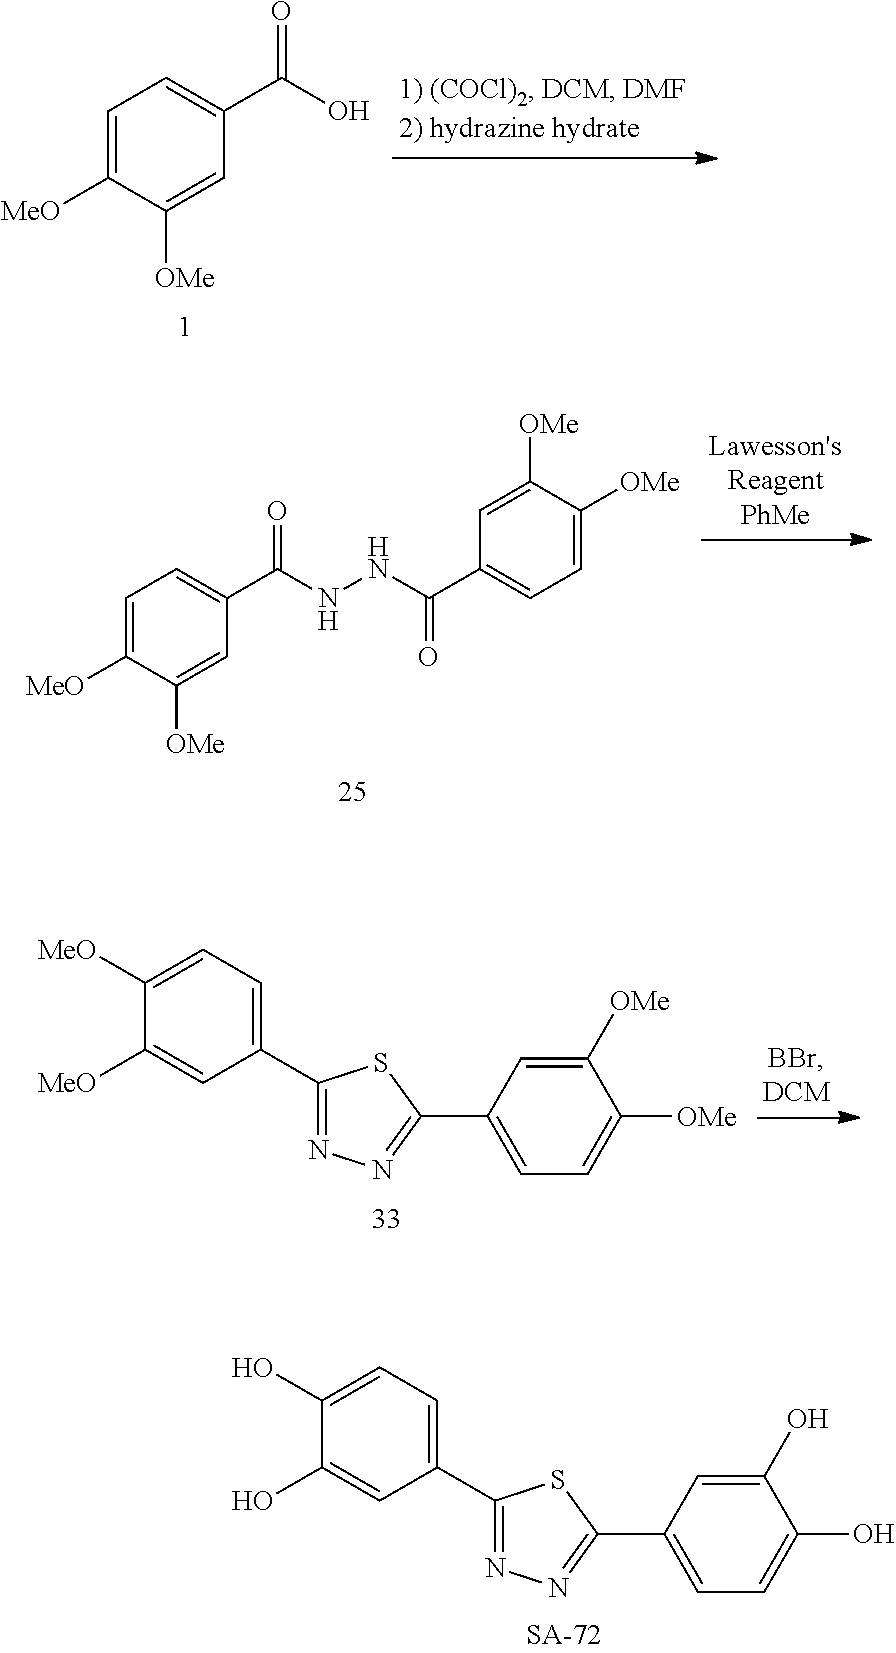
C1([MeO])=CC=C(C2=NN=C(C3=CC=C([OMe])C([OMe])=C3)S2)C=C1[MeO].C1(O)=CC=C(C2=NN=C(C3=CC=C(O)C(O)=C3)S2)C=C1O.C1=C([MeO])C([OMe])=CC(C(O)=O)=C1.C1=C([MeO])C([OMe])=CC(C(NNC(C2=CC=C([OMe])C([OMe])=C2)=O)=O)=C1
